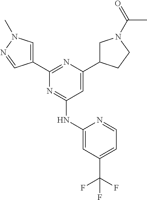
C1(C(F)(F)F)=CC=NC(NC2=NC(C3=CN(C)N=C3)=NC(C3CN(C(=O)C)CC3)=C2)=C1
